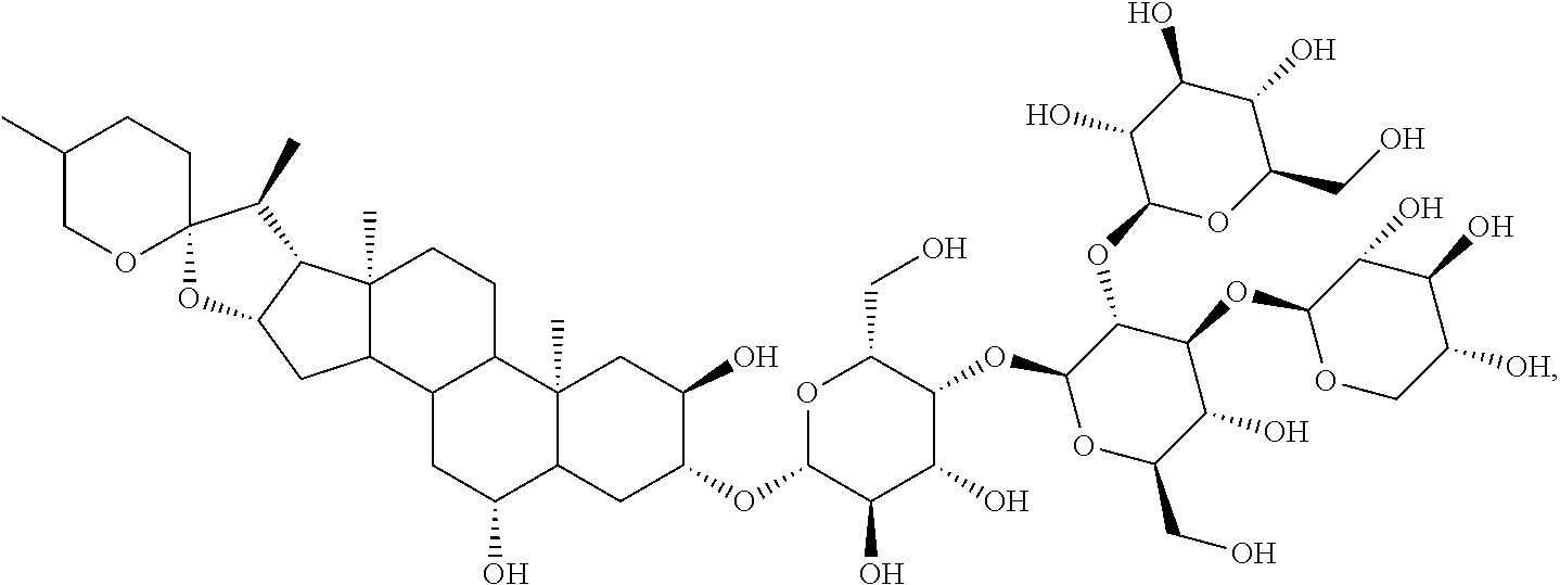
C1(C)COC2(CC1)C(C)C1C3(C)C(C4C(CC3)C3(C)C(C(O)C4)CC(OC4C(O)C(O)C(OC5OC(CO)C(O)C(OC6OCC([OH])C(O)C6O)C5OC5OC(CO)C(O)C(O)C5O)C(CO)O4)C(O)C3)CC1O2
